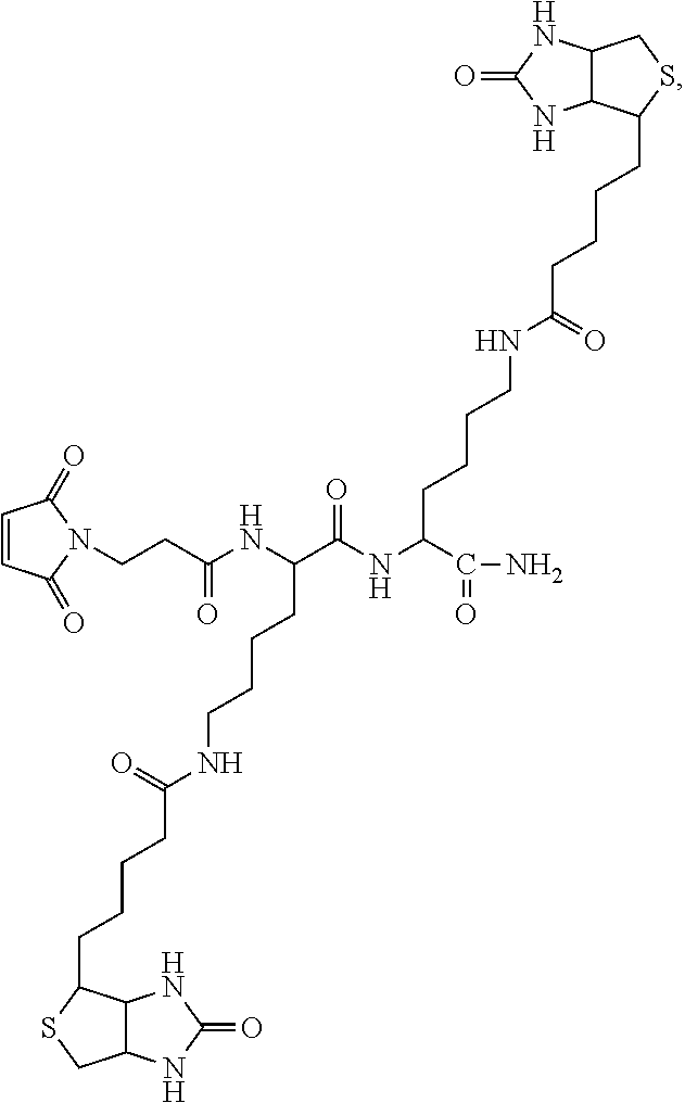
C1=CC(=O)N(CCC(NC(C(NC(C(N)=O)CCCCNC(=O)CCCCC2C3C(CS2)NC(=O)N3)=O)CCCCNC(=O)CCCCC2C3C(NC(=O)N3)CS2)=O)C1=O
